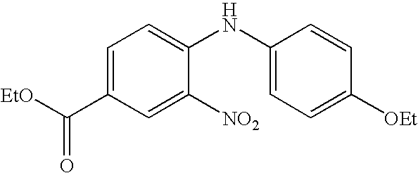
C1=C(C([EtO])=O)C=C([NO2])C(NC2=CC=C([OEt])C=C2)=C1
